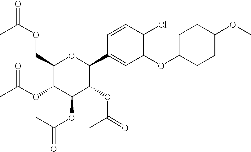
C1(COC(=O)C)C(OC(C)=O)C(OC(=O)C)C(OC(=O)C)C(C2=CC(OC3CCC(OC)CC3)=C(Cl)C=C2)O1
